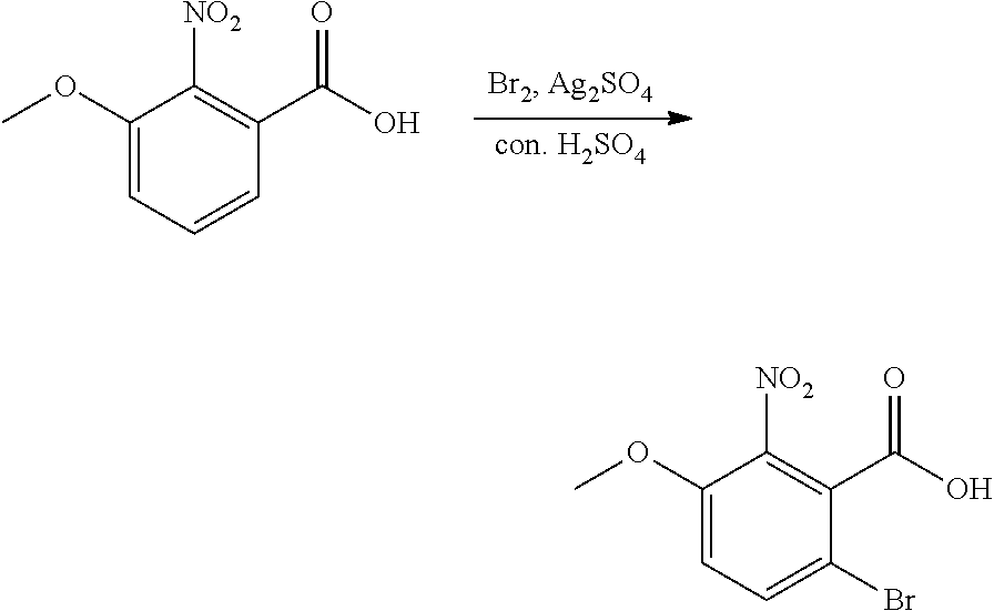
[con. H2SO4].C1(OC)=CC=CC(C(O)=O)=C1[NO2].C1(OC)=CC=C(Br)C(C(O)=O)=C1[NO2]
